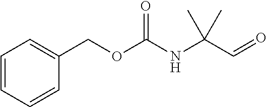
C1=CC=CC(COC(NC(C=O)(C)C)=O)=C1
